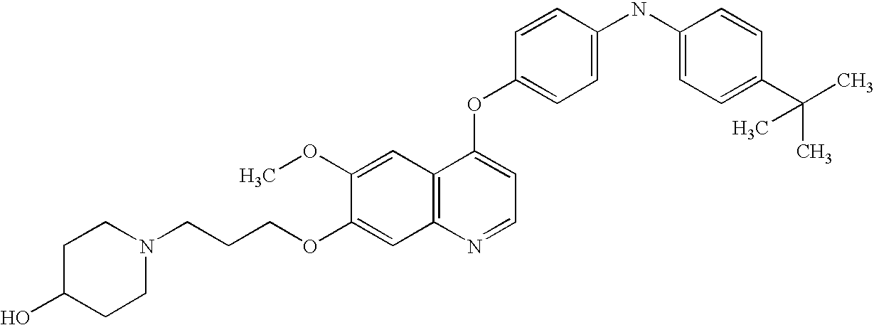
C1(OC)=CC2=C(C=C1OCCCN1CCC(O)CC1)N=CC=C2OC1=CC=C(NC2=CC=C(C(C)(C)C)C=C2)C=C1
